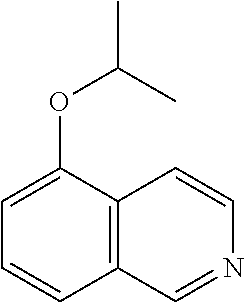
C12=C(C(OC(C)C)=CC=C1)C=CN=C2
